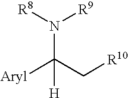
[R8]N(C([Aryl])(C[R10])[H])[R9]
